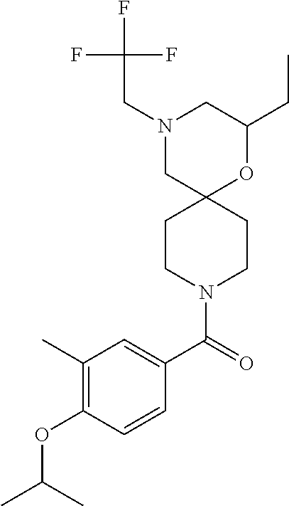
N1(CC(F)(F)F)CC2(OC(CC)C1)CCN(C(C1=CC(C)=C(OC(C)C)C=C1)=O)CC2
